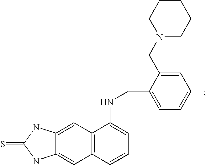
C12=C(C=CC=C1NCC1=CC=CC=C1CN1CCCCC1)C=C1C(=C2)NC(=S)N1
